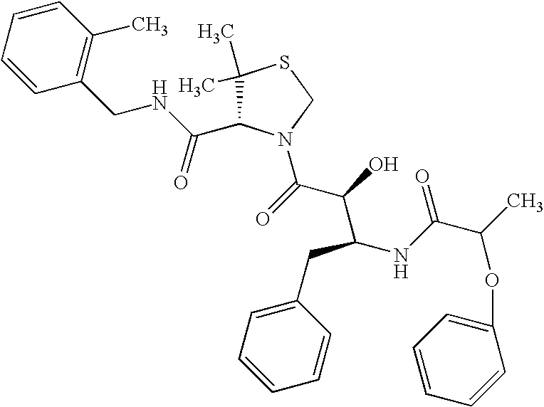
C1(C)(C)C(C(NCC2=C(C)C=CC=C2)=O)N(C(C(C(NC(=O)C(C)OC2=CC=CC=C2)CC2=CC=CC=C2)O)=O)CS1
